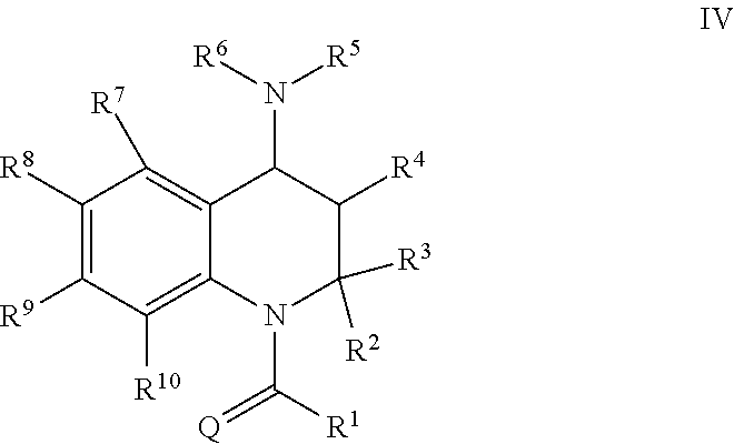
C1([R8])=C([R9])C([R10])=C2C(=C1[R7])C(N([R6])[R5])C([R4])C([R2])([R3])N2C([R1])=[Q]
